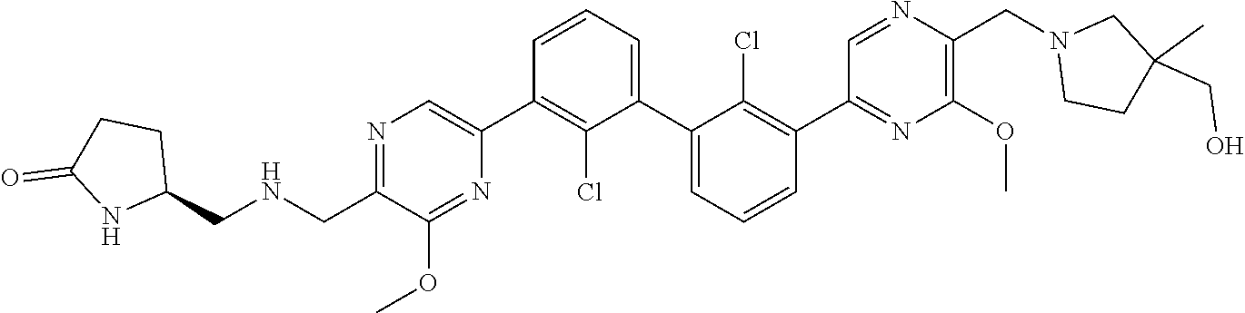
N1=C(CNCC2CCC(=O)N2)C(OC)=NC(C2=C(Cl)C(C3=CC=CC(C4=NC(OC)=C(CN5CCC(CO)(C)C5)N=C4)=C3Cl)=CC=C2)=C1
